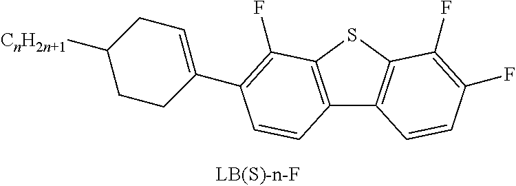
C12=C(SC3=C1C=CC(F)=C3F)C(F)=C(C1=CCC([CnH2n+1])CC1)C=C2
